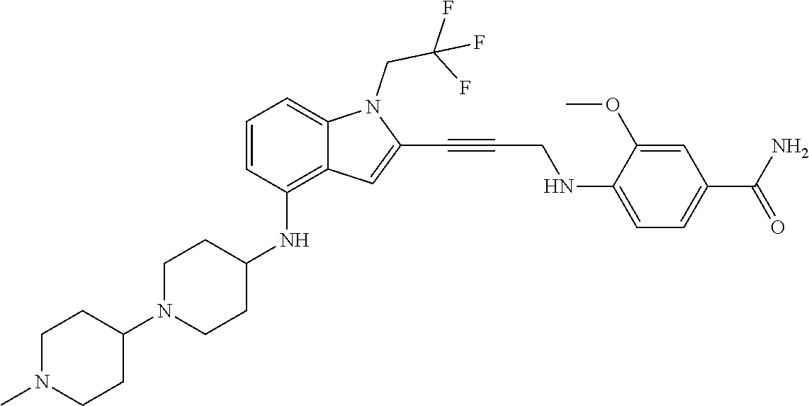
C(C#CC1=CC2=C(NC3CCN(C4CCN(C)CC4)CC3)C=CC=C2N1CC(F)(F)F)NC1=CC=C(C(N)=O)C=C1OC
